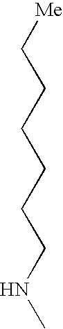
[Me]CCCCCCNC
